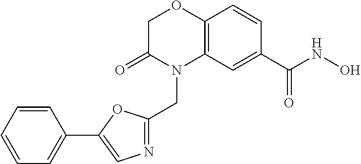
C1C(=O)N(CC2=NC=C(C3=CC=CC=C3)O2)C2=C(O1)C=CC(C(NO)=O)=C2
